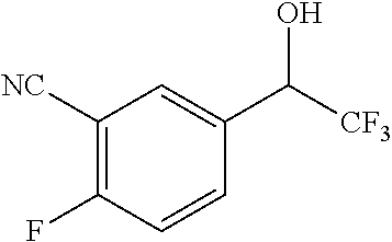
C1([NC])=C(F)C=CC(C([CF3])O)=C1
